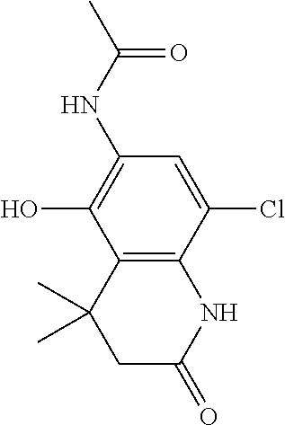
C12=C(C(Cl)=CC(NC(C)=O)=C1O)NC(=O)CC2(C)C
